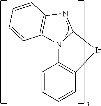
N12C([Ir]C3=C1C=CC=C3)NC1=C2C=CC=C1
